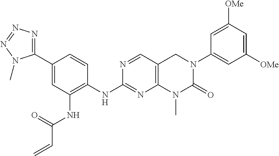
N(C1=NC2=C(C=N1)CN(C1=CC([OMe])=CC([OMe])=C1)C(=O)N2C)C1=C(NC(C=C)=O)C=C(C2=NN=NN2C)C=C1
